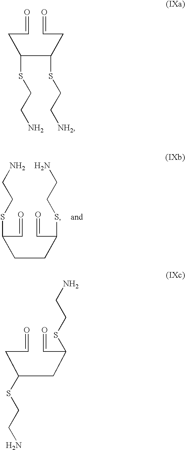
O=CC(CCC(C=O)SCCN)SCCN.O=CCC(C(CC=O)SCC[NH2])SCCN.O=CCC(CC(C=O)SCCN)SCCN
